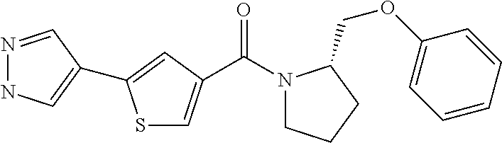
C(N1CCCC1COC1=CC=CC=C1)(=O)C1=CSC(C2=CNN=C2)=C1
